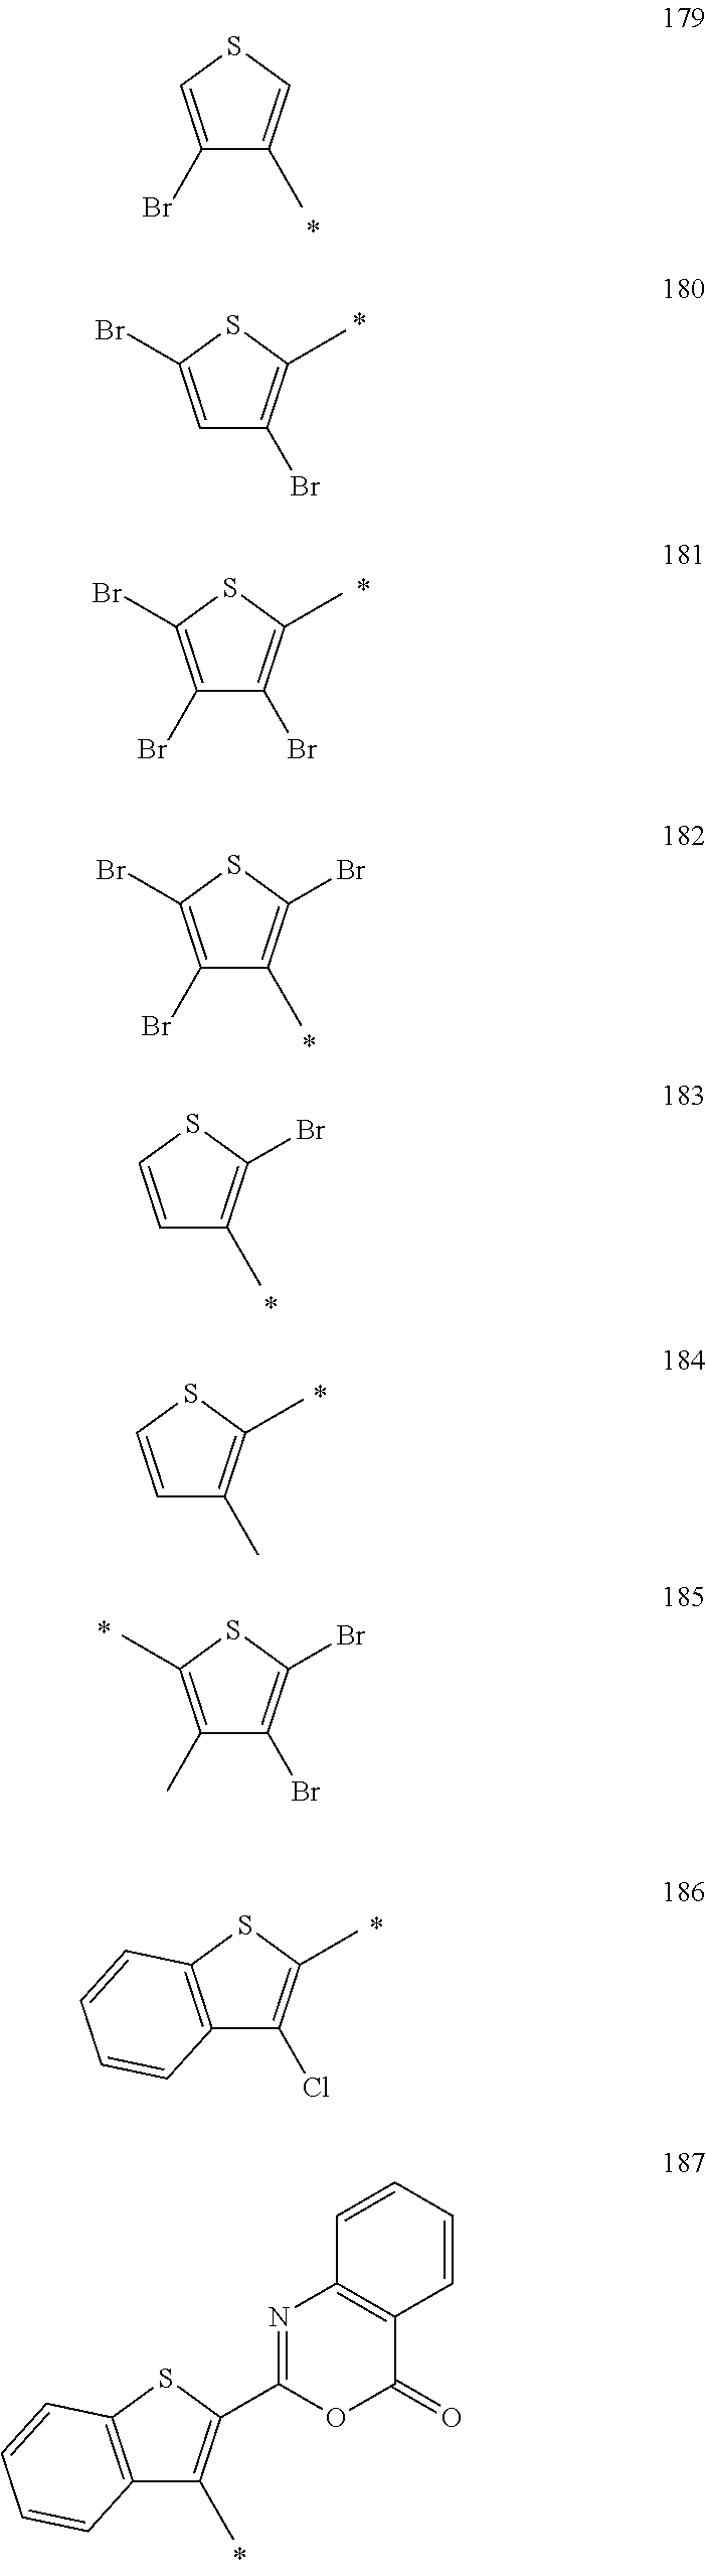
C1(Br)=CSC=C1C.C1=C(Br)SC(C)=C1Br.C1(Br)=C(Br)SC(C)=C1Br.C1(Br)=C(Br)SC(Br)=C1C.C1=CSC(Br)=C1C.C1=CSC(C)=C1C.C1(C)=C(C)SC(Br)=C1Br.C12=C(SC(C)=C1Cl)C=CC=C2.C12=C(SC(C3=NC4=C(C(=O)O3)C=CC=C4)=C1C)C=CC=C2
